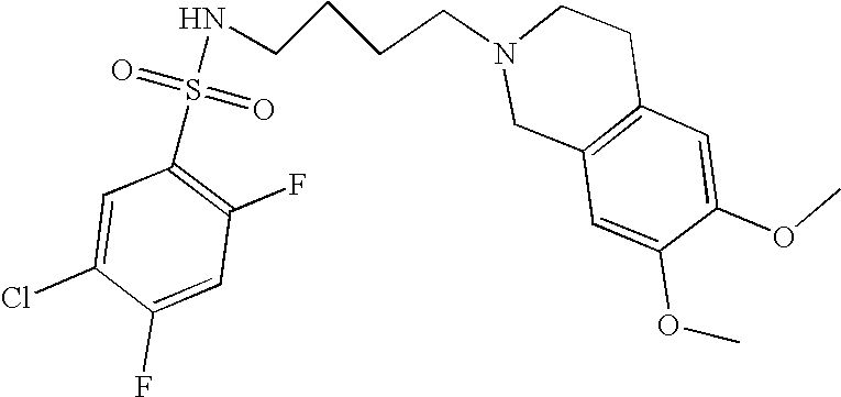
N(S(C1=C(F)C=C(F)C(Cl)=C1)(=O)=O)CCCCN1CC2=C(CC1)C=C(OC)C(OC)=C2
